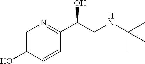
C1=C(O)C=CC(C(CNC(C)(C)C)O)=N1
